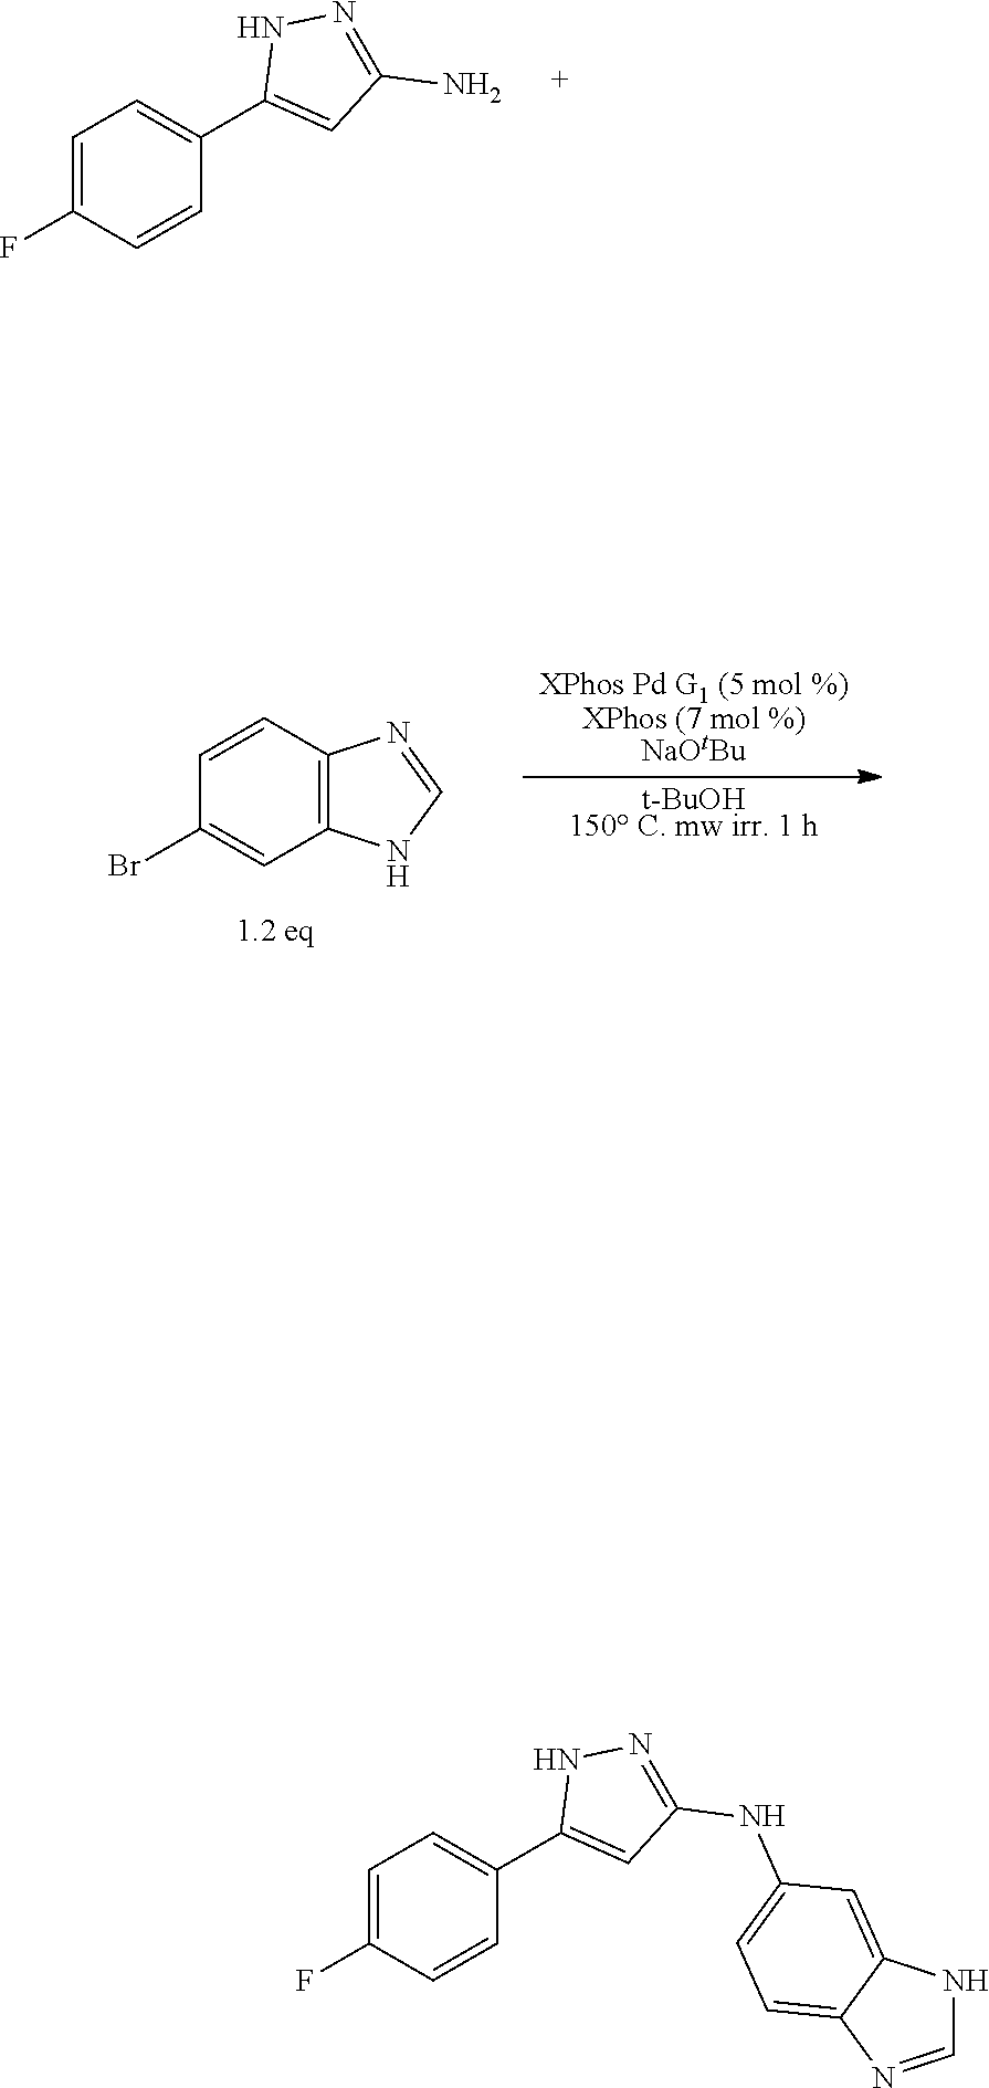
FC1=CC=C(C2=CC(N)=NN2)C=C1.[XPhos Pd G1 (5 mol %)XPhos (7 mol %)NaOtBu].[t-BuOH150 C. mw irr. 1 h].C12=C(NC=N1)C=C(Br)C=C2.FC1=CC=C(C2=CC(NC3=CC=C4C(=C3)NC=N4)=NN2)C=C1
